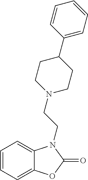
C1=CC=C2C(=C1)N(CCN1CCC(C3=CC=CC=C3)CC1)C(=O)O2
